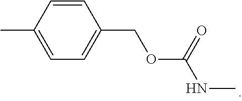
CC1=CC=C(COC(NC)=O)C=C1
